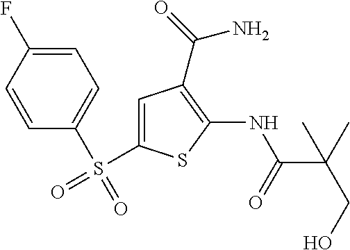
C(C(=O)NC1=C(C(=O)N)C=C(S(=O)(C2=CC=C(F)C=C2)=O)S1)(C)(CO)C
